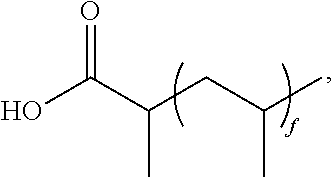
OC(C(CC(C)C)C)=O
